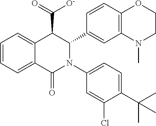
C1=C2C(=CC=C1)C(C(=O)[O-])C(C1=CC3=C(C=C1)OCCN3C)N(C1=CC=C(C(C)(C)C)C(Cl)=C1)C2=O
